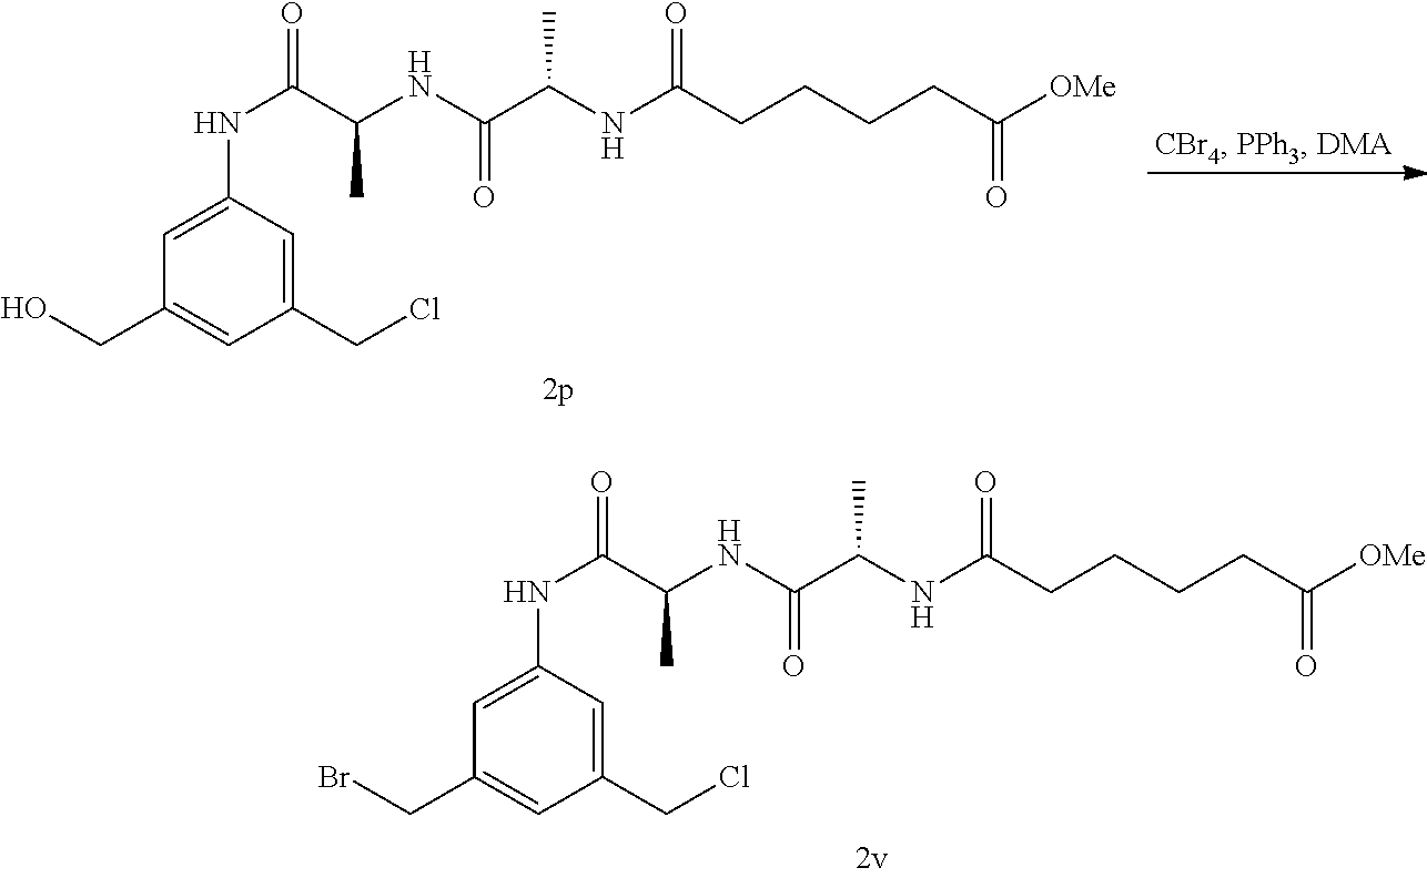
C(C1=CC(CCl)=CC(NC(=O)C(NC(C(NC(CCCCC([OMe])=O)=O)C)=O)C)=C1)O.C(C1=CC(CCl)=CC(NC(=O)C(NC(C(NC(CCCCC([OMe])=O)=O)C)=O)C)=C1)Br
